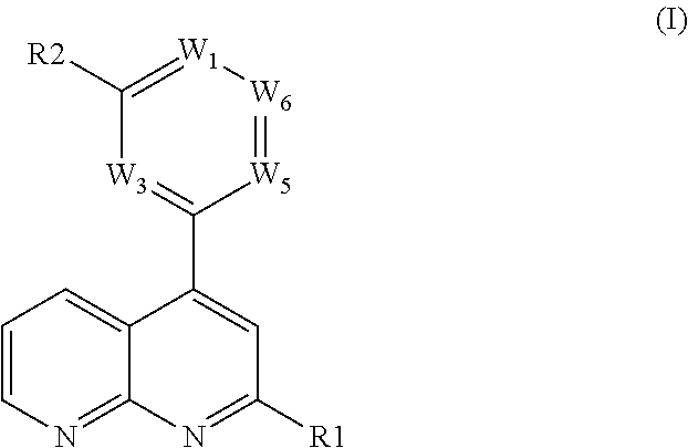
[W5]1=[W6][W1]=C([R2])[W3]=C1C1=CC([R1])=NC2=NC=CC=C21
